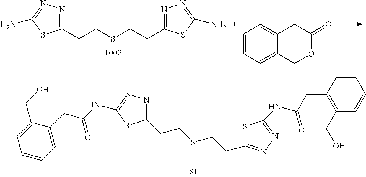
C1(CCSCCC2=NN=C(NC(CC3=C(CO)C=CC=C3)=O)S2)=NN=C(NC(CC2=CC=CC=C2CO)=O)S1.C1(CCSCCC2=NN=C(N)S2)=NN=C(N)S1.C1=CC=C2C(=C1)CC(=O)OC2
